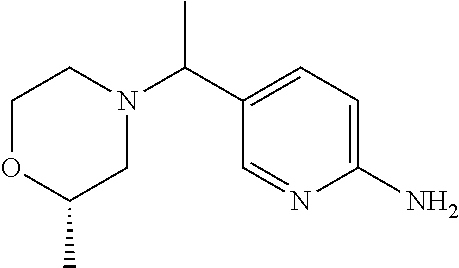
C1(N)=CC=C(C(C)N2CCOC(C)C2)C=N1
